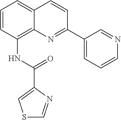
N(C1=C2C(=CC=C1)C=CC(C1=CC=CN=C1)=N2)C(C1=CSC=N1)=O
